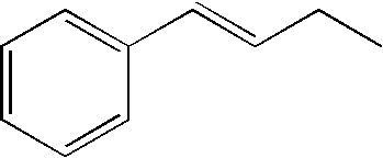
C1=CC=CC(C=CCC)=C1
